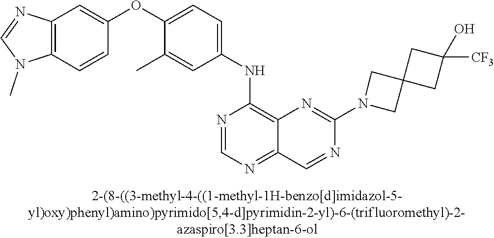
C1(OC2=CC=C(NC3=C4C(=NC=N3)C=NC(N3CC5(C3)CC([CF3])(O)C5)=N4)C=C2C)=CC2=C(C=C1)N(C)C=N2
